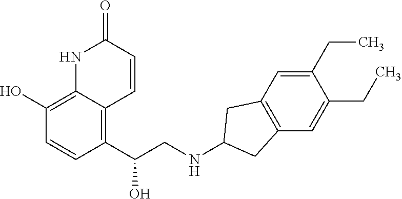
C1=CC(C(CNC2CC3=C(C2)C=C(CC)C(CC)=C3)O)=C2C(=C1O)NC(=O)C=C2
